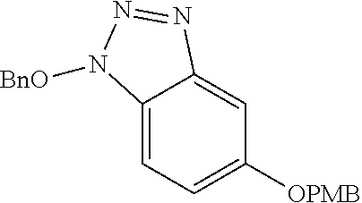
C12=CC=C([OPMB])C=C1N=NN2[BnO]
